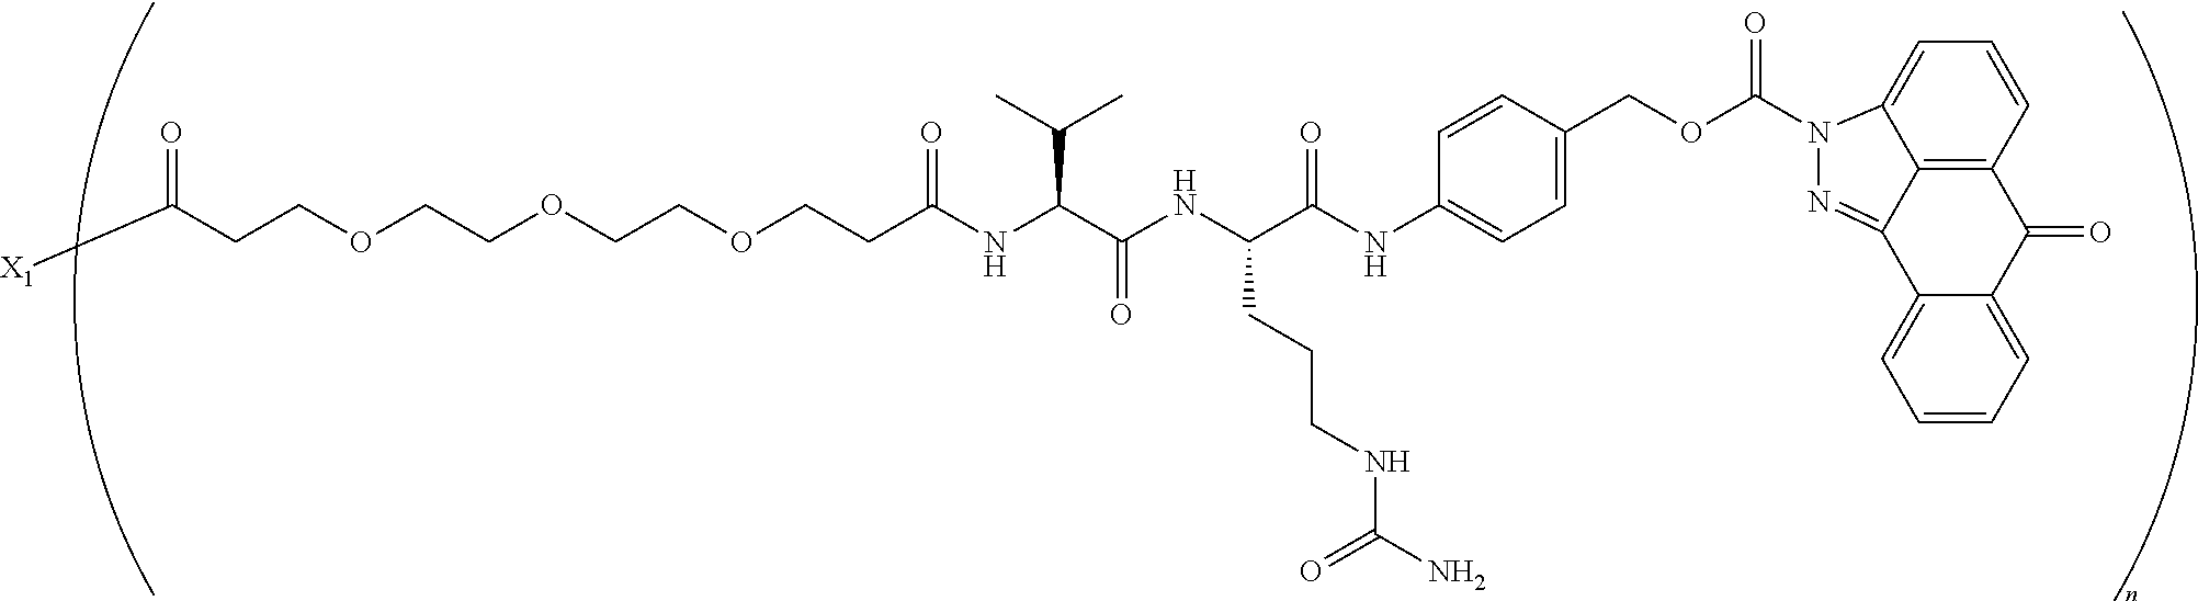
C(COCCOCCOCCC(NC(C(NC(C(NC1=CC=C(COC(=O)N2C3=CC=CC4=C3C(=N2)C2=CC=CC=C2C4=O)C=C1)=O)CCCNC(N)=O)=O)C(C)C)=O)C([X1])=O
